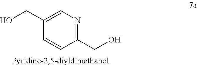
C1(CO)=CN=C(CO)C=C1
